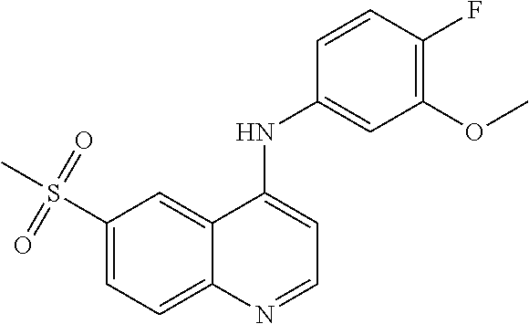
S(C1=CC=C2C(=C1)C(NC1=CC(OC)=C(F)C=C1)=CC=N2)(C)(=O)=O
